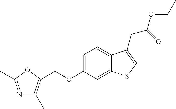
C(OC1=CC=C2C(=C1)SC=C2CC(=O)OCC)C1=C(C)N=C(C)O1
